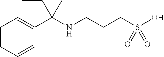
C1=CC=CC(C(NCCCS(O)(=O)=O)(C)CC)=C1
